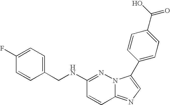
N1=C(NCC2=CC=C(F)C=C2)C=CC2=NC=C(C3=CC=C(C(O)=O)C=C3)N12
